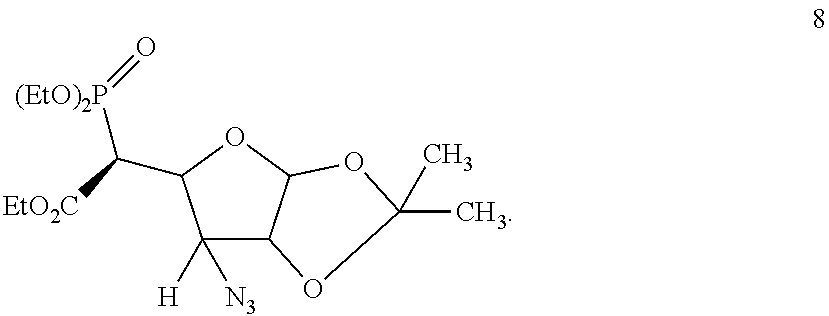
C1([N3])([H])C2C(OC1C([(EtO)2P]=O)[EtO2C])OC(C)(C)O2
